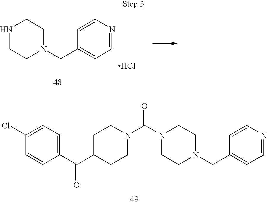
N1CCN(CC2=CC=NC=C2)CC1.Cl.C1(Cl)=CC=C(C(C2CCN(C(N3CCN(CC4=CC=NC=C4)CC3)=O)CC2)=O)C=C1
